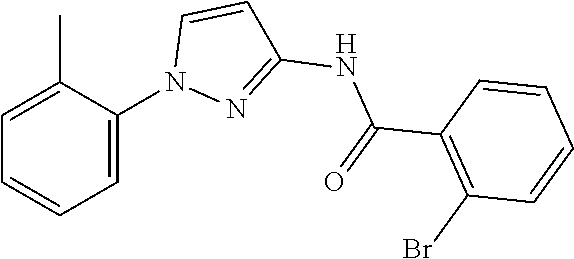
C1=C(C)C(N2N=C(NC(=O)C3=C(Br)C=CC=C3)C=C2)=CC=C1
